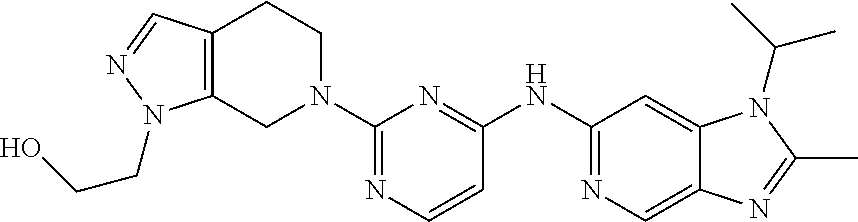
C1(NC2=NC(N3CCC4=C(C3)N(CCO)N=C4)=NC=C2)=NC=C2C(=C1)N(C(C)C)C(C)=N2
